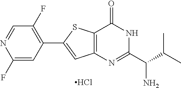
C12=C(SC(C3=C(F)C=NC(F)=C3)=C1)C(=O)NC(C(C(C)C)N)=N2.Cl
